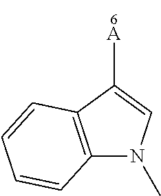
C12=C(N(C)C=C1[A])C=CC=C2
